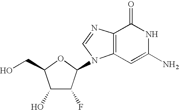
C1(O)C(F)C(N2C3=C(N=C2)C(=O)NC(N)=C3)OC1CO
